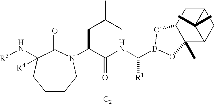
[C2].N([R5])C1([R4])C(=O)N(C(C(NC([R1])B2OC3C(C)(C4CC(C3)C4(C)C)O2)=O)CC(C)C)CCCC1
